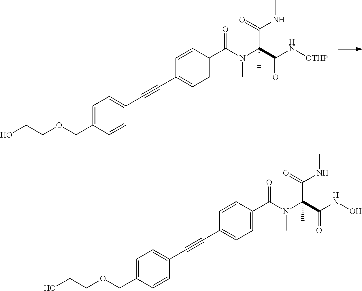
C1=CC(C#CC2=CC=C(COCCO)C=C2)=CC=C1C(N(C)C(C(=O)N[OTHP])(C(=O)NC)C)=O.C1=CC(C#CC2=CC=C(COCCO)C=C2)=CC=C1C(N(C)C(C(=O)NO)(C(=O)NC)C)=O
